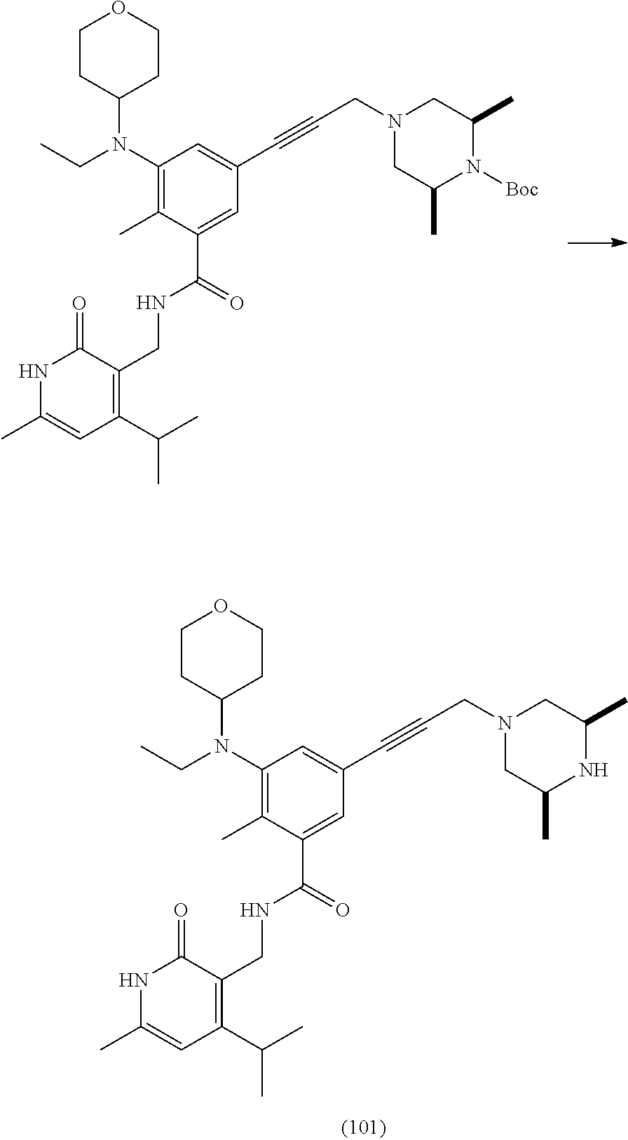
C1(N(CC)C2CCOCC2)=C(C)C(C(=O)NCC2=C(C(C)C)C=C(C)NC2=O)=CC(C#CCN2CC(C)N([Boc])C(C)C2)=C1.C1(N(CC)C2CCOCC2)=C(C)C(C(=O)NCC2=C(C(C)C)C=C(C)NC2=O)=CC(C#CCN2CC(C)NC(C)C2)=C1
